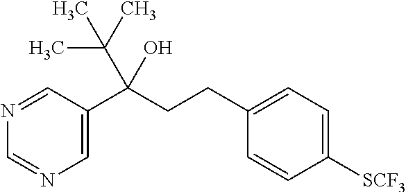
C1=C(C(CCC2=CC=C([SCF3])C=C2)(C(C)(C)C)O)C=NC=N1
